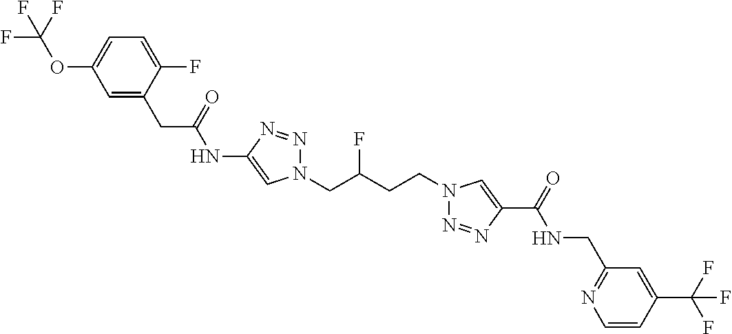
C1(NC(CC2=CC(OC(F)(F)F)=CC=C2F)=O)=CN(CC(CCN2N=NC(C(=O)NCC3=NC=CC(C(F)(F)F)=C3)=C2)F)N=N1
